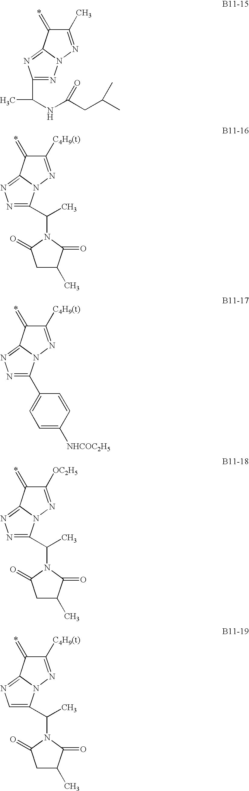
C1(C)=NN2C(=NC(C(C)NC(CC(C)C)=O)=N2)C1=*.C1([C4H9(t)])=NN2C(=NN=C2C(C)N2C(=O)C(C)CC2=O)C1=*.C1([C4H9(t)])=NN2C(=NN=C2C2=CC=C([NHCOC2H5])C=C2)C1=*.C1([OC2H5])=NN2C(=NN=C2C(C)N2C(=O)C(C)CC2=O)C1=*.C1([C4H9(t)])=NN2C(=NC=C2C(C)N2C(=O)C(C)CC2=O)C1=*
